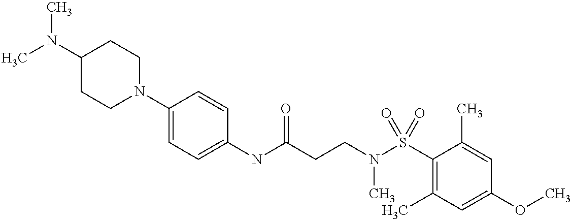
C1(NC(CCN(S(C2=C(C)C=C(OC)C=C2C)(=O)=O)C)=O)=CC=C(N2CCC(N(C)C)CC2)C=C1
